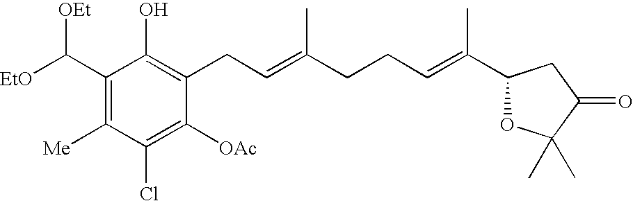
C1(C([EtO])[OEt])=C([Me])C(Cl)=C([OAc])C(CC=C(CCC=C(C)C2OC(C)(C)C(=O)C2)C)=C1O
